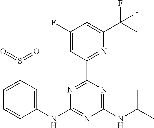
C1=C(S(=O)(=O)C)C=C(NC2=NC(NC(C)C)=NC(C3=NC(C(C)(F)F)=CC(F)=C3)=N2)C=C1
